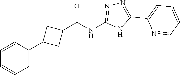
C1(C(NC2=NN=C(C3=CC=CC=N3)N2)=O)CC(C2=CC=CC=C2)C1
